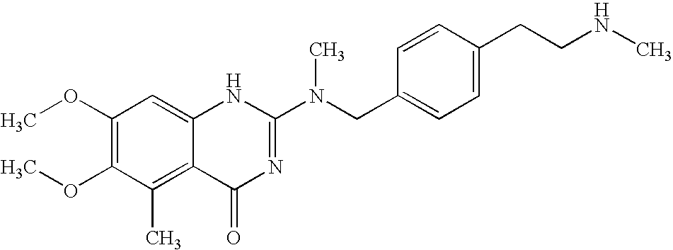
C1(OC)=C(OC)C(C)=C2C(=C1)NC(N(CC1=CC=C(CCNC)C=C1)C)=NC2=O
